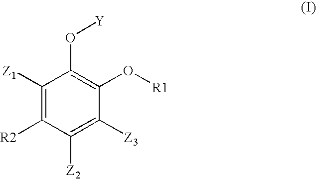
C1([Z1])=C([R2])C([Z2])=C([Z3])C(O[R1])=C1O[Y]
